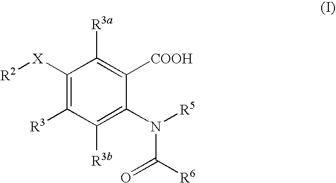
C1([X][R2])=C([R3])C([R3b])=C(N([R5])C([R6])=O)C([COOH])=C1[R3a]
